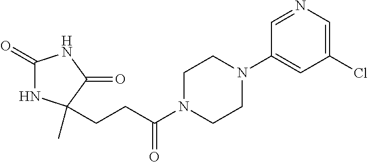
C1(=O)NC(C)(CCC(N2CCN(C3=CC(Cl)=CN=C3)CC2)=O)C(=O)N1
